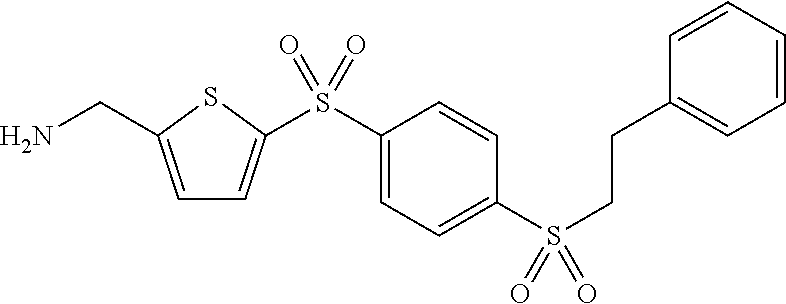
C1=C(CN)SC(S(C2=CC=C(S(CCC3=CC=CC=C3)(=O)=O)C=C2)(=O)=O)=C1
